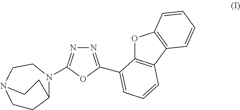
O1C2=C(C3=C1C=CC=C3)C=CC=C2C1=NN=C(N2C3CCN(CC2)CC3)O1
